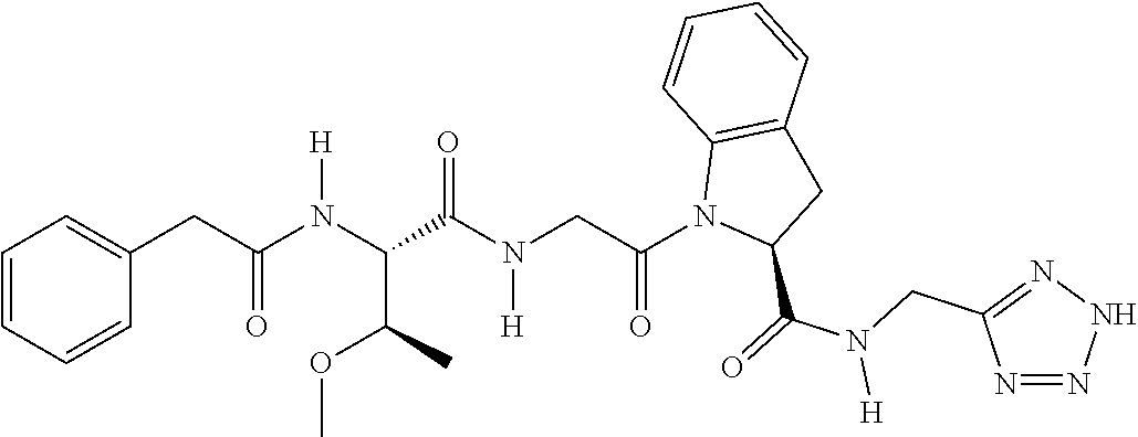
C1=CC=CC(CC(N(C(C(C)OC)C(N(CC(N2C(C(N([H])CC3=NNN=N3)=O)CC3=C2C=CC=C3)=O)[H])=O)[H])=O)=C1
